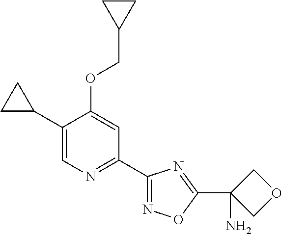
C1(C2CC2)=CN=C(C2=NOC(C3(N)COC3)=N2)C=C1OCC1CC1
